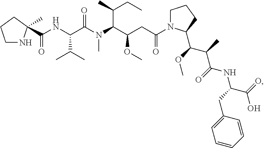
C(NC(C(N(C(C(OC)CC(N1CCCC1C(OC)C(C)C(=O)NC(CC1=CC=CC=C1)C(=O)O)=O)C(CC)C)C)=O)C(C)C)(=O)C1(C)NCCC1
